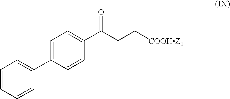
C1=CC=CC(C2=CC=C(C(CC[COOHZ1])=O)C=C2)=C1
